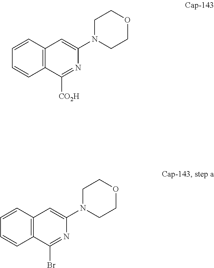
C1=CC=CC2=C1C=C(N1CCOCC1)N=C2[CO2H].C1=CC=CC2=C1C=C(N1CCOCC1)N=C2Br
